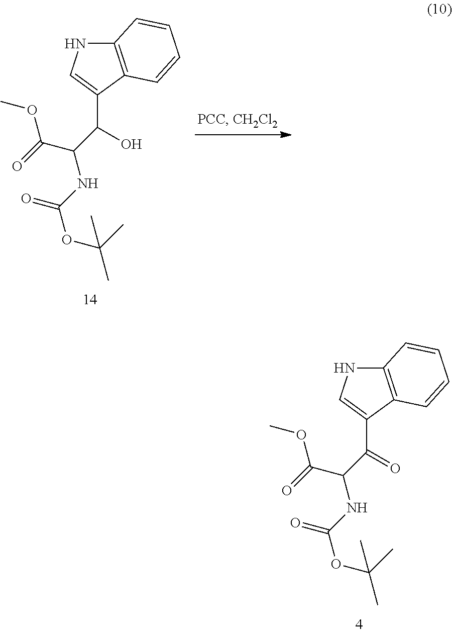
C1(C(C(NC(OC(C)(C)C)=O)C(=O)OC)=O)=CNC2=C1C=CC=C2.C1(C(C(NC(OC(C)(C)C)=O)C(=O)OC)O)=CNC2=C1C=CC=C2
